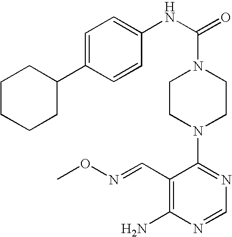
C1CN(C2=NC=NC(N)=C2C=NOC)CCN1C(NC1=CC=C(C2CCCCC2)C=C1)=O
